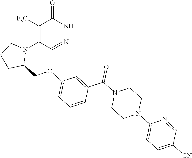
C1CCN(C2=C([F3C])C(=O)NN=C2)C1COC1=CC=CC(C(N2CCN(C3=CC=C([CN])C=N3)CC2)=O)=C1
